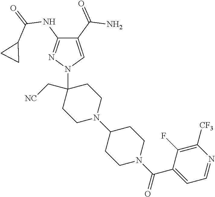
C1(C(=O)N)=CN(C2(C[NC])CCN(C3CCN(C(C4=CC=NC([CF3])=C4F)=O)CC3)CC2)N=C1NC(=O)C1CC1
